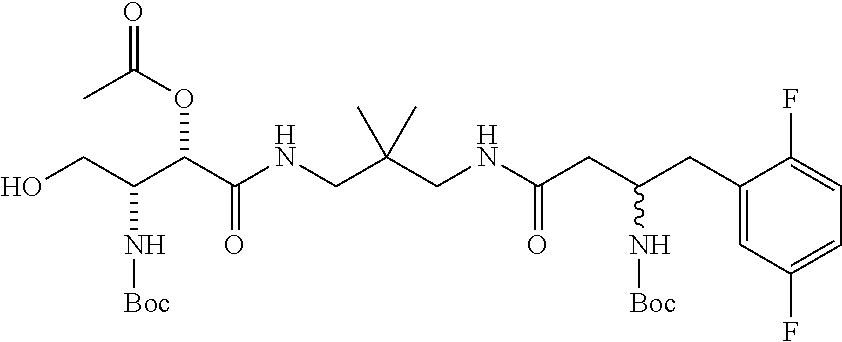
OCC(C(C(NCC(CNC(CC(CC1=CC(F)=CC=C1F)N[Boc])=O)(C)C)=O)OC(=O)C)N[Boc]
